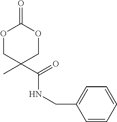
O1CC(C)(C(NCC2=CC=CC=C2)=O)COC1=O
